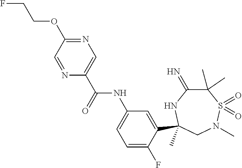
C(=O)(NC1=CC=C(F)C(C2(C)NC(=N)C(C)(C)S(=O)(=O)N(C)C2)=C1)C1=CN=C(OCCF)C=N1
